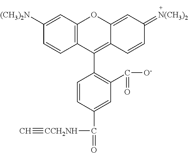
C1([(CH3)2N])=CC2=C(C=C1)C(C1=C(C([O-])=O)C=C(C(=O)[CCH2NH]#C)C=C1)=C1C(=CC(=[N(CH3)2])C=C1)O2
